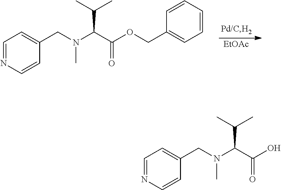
OC(C(N(C)CC1=CC=NC=C1)C(C)C)=O.C1=CC=CC(COC(C(N(C)CC2=CC=NC=C2)C(C)C)=O)=C1.[EtOAc]
